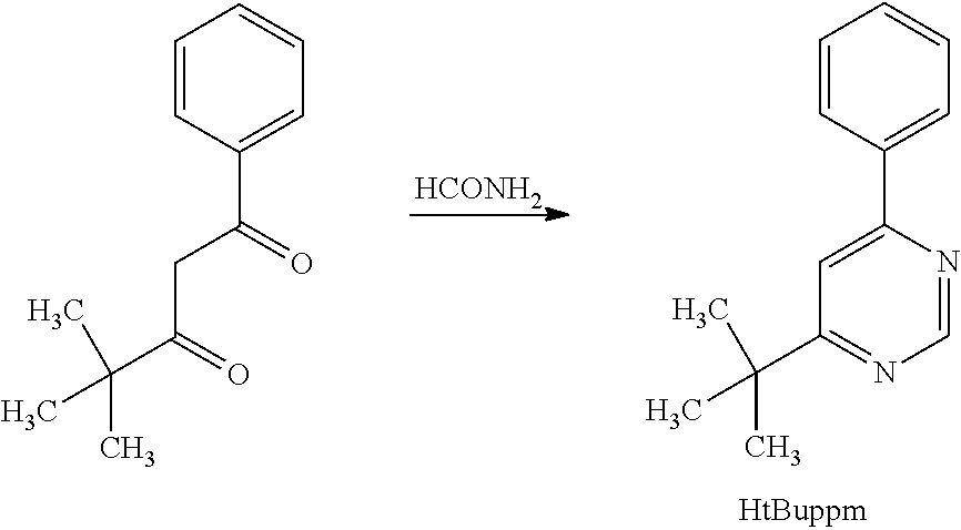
C1=CC(C2=CC(C(C)(C)C)=NC=N2)=CC=C1.[HCONH2].C1=CC(C(=O)CC(C(C)(C)C)=O)=CC=C1
